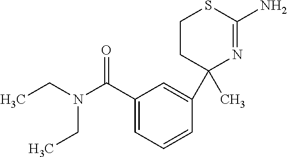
C(N(C(C1=CC=CC(C2(C)N=C(N)SCC2)=C1)=O)CC)C
